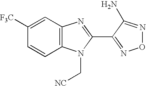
C1([F3C])=CC2=C(C=C1)N(C[NC])C(C1=NON=C1N)=N2
